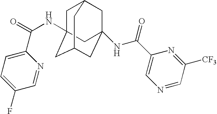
C1=C(C(=O)NC23CC4CC(NC(C5=CN=CC([CF3])=N5)=O)(CC(C2)C4)C3)N=CC(F)=C1
